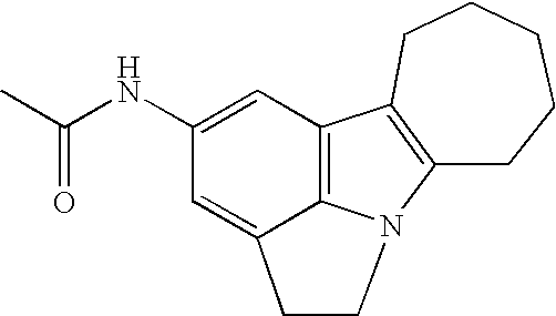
C12=C3C(=CC(NC(C)=O)=C1)CCN3C1=C2CCCCC1
